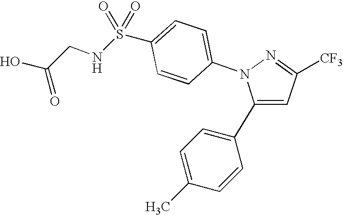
C1(C2=CC=C(C)C=C2)=CC([CF3])=NN1C1=CC=C(S(=O)(=O)NCC(O)=O)C=C1
